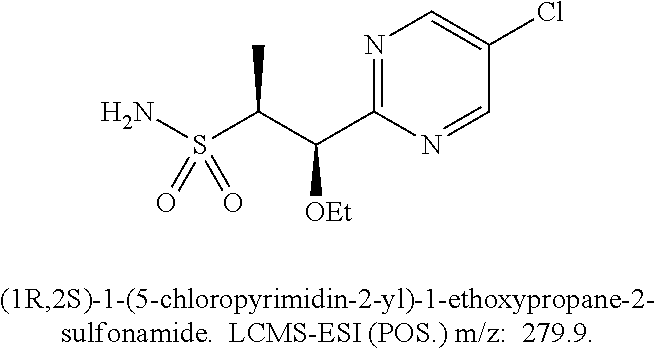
NS(C(C(C1=NC=C(Cl)C=N1)[OEt])C)(=O)=O
